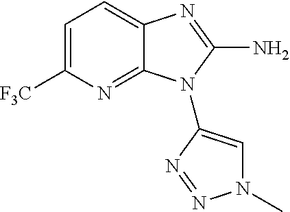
C1=C([F3C])N=C2C(=C1)N=C(N)N2C1=CN(C)N=N1
